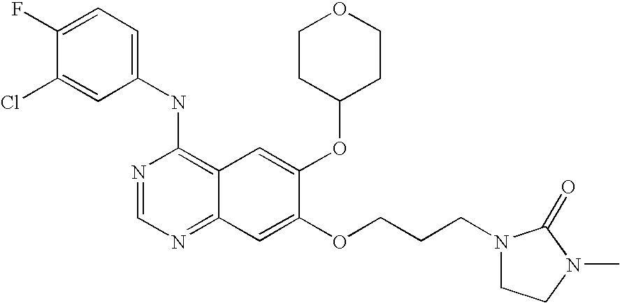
C1(NC2=C3C(=NC=N2)C=C(OCCCN2CCN(C)C2=O)C(OC2CCOCC2)=C3)=CC=C(F)C(Cl)=C1
